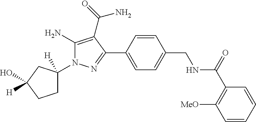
C1=C(C2=NN(C3([H])CCC(O)([H])C3)C(N)=C2C(=O)N)C=CC(CNC(C2=C([MeO])C=CC=C2)=O)=C1
